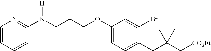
C1=C(CC(C[CO2Et])(C)C)C(Br)=CC(OCCCN(C2=NC=CC=C2)[H])=C1
